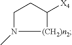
C1CC([X4])[(CH2)n2]N1C
